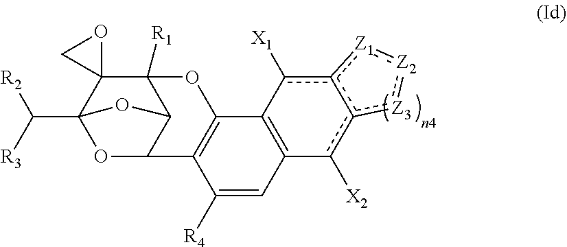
C12=C(c([X1])c3c(c1[X2])[Z3]:[Z2]:[Z1]3)C1=C(C([R4])=C2)C2C3C([R1])(O1)C1(C(C([R3])[R2])(O2)O3)OC1
